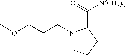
N1(CCCOC)CCCC1C(=O)[N(CH3)2]
